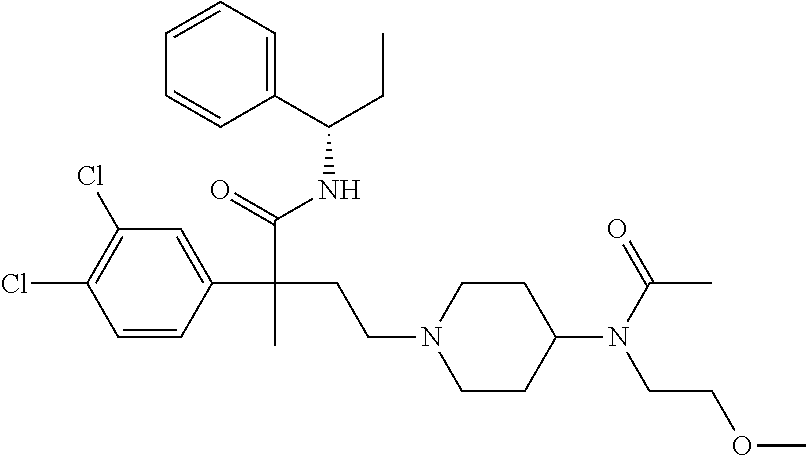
C1=CC(C(C(=O)NC(CC)C2=CC=CC=C2)(CCN2CCC(N(C(=O)C)CCOC)CC2)C)=CC(Cl)=C1Cl
